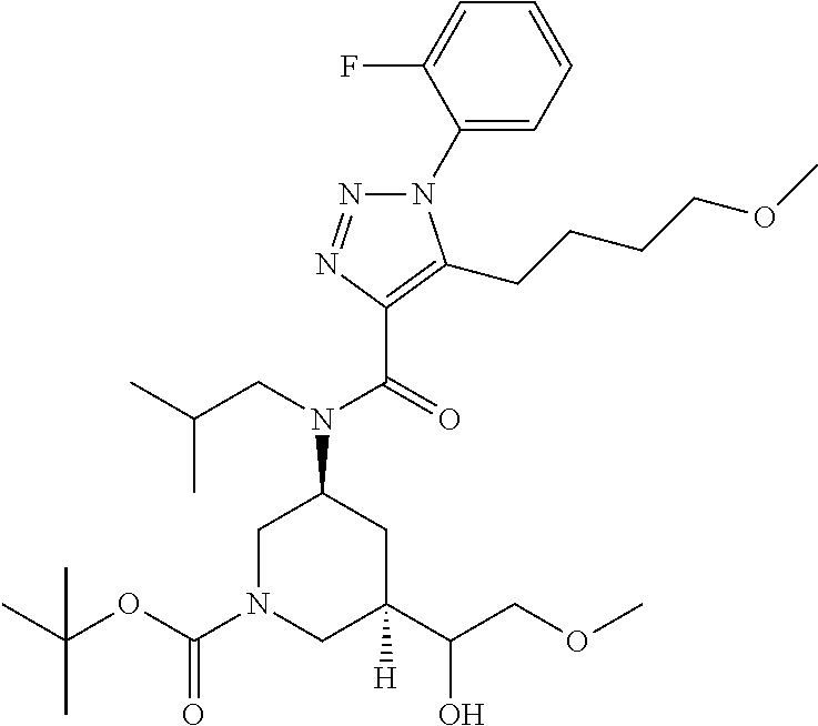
N1(C2=CC=CC=C2F)N=NC(C(=O)N(CC(C)C)C2CN(C(OC(C)(C)C)=O)CC(C(COC)O)([H])C2)=C1CCCCOC
